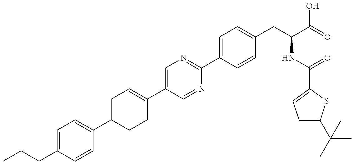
C1(CCC)=CC=C(C2CCC(C3=CN=C(C4=CC=C(CC(NC(=O)C5=CC=C(C(C)(C)C)S5)C(=O)O)C=C4)N=C3)=CC2)C=C1
